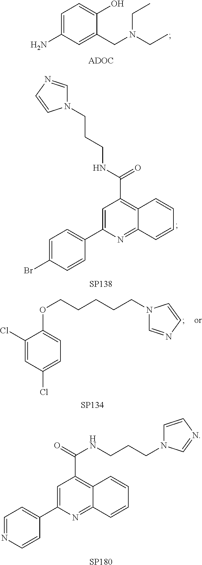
C1=C(N)C=C(CN(CC)CC)C(O)=C1.C1=C(Br)C=CC(C2=CC(C(NCCCN3C=NC=C3)=O)=C3C(=N2)C=CC=C3)=C1.[SP138].[SP180].C1=NC=CC(C2=CC(C(=O)NCCCN3C=CN=C3)=C3C(=N2)C=CC=C3)=C1.C1(Cl)=CC(Cl)=CC=C1OCCCCCN1C=NC=C1.[SP134]
